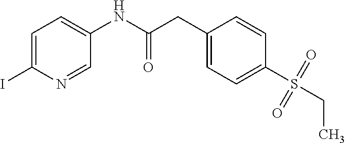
C1=C(I)N=CC(NC(CC2=CC=C(S(CC)(=O)=O)C=C2)=O)=C1
